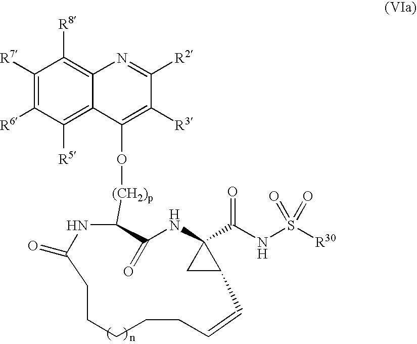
C1(=O)NC2(C(NS([R30])(=O)=O)=O)CC2C=CCCCCCC(=O)NC1[(CH2)p]OC1=C([R3])C([R2])=NC2=C([R8])C([R7])=C([R6])C([R5])=C21
